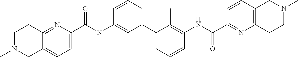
C1=CC=C(C2=CC=CC(NC(=O)C3=NC4=C(C=C3)CN(C)CC4)=C2C)C(C)=C1NC(=O)C1=CC=C2C(=N1)CCN(C)C2
